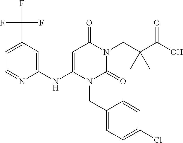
C1(NC2=CC(=O)N(CC(C(O)=O)(C)C)C(=O)N2CC2=CC=C(Cl)C=C2)=CC(C(F)(F)F)=CC=N1
